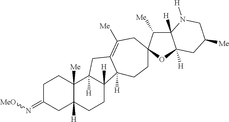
C1C(=N[MeO])CC2([H])C([Me])(C1)C1([H])C([H])(CC2)C2([H])C(=C([Me])CC3(CC2)C([Me])C2([H])C([H])(O3)CC([Me])CN2[H])C1
